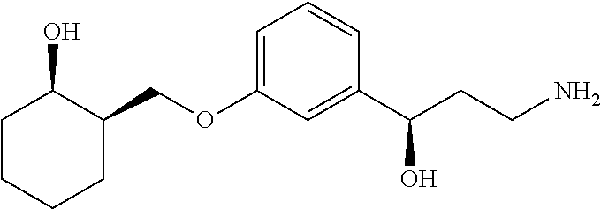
C1=C(OCC2C(O)CCCC2)C=C(C(CCN)O)C=C1
